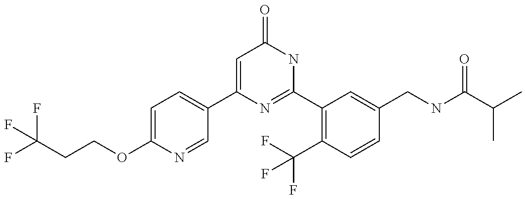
C1(C2=CC=C(OCCC(F)(F)F)N=C2)=CC(=O)NC(C2=C(C(F)(F)F)C=CC(CNC(C(C)C)=O)=C2)=N1
